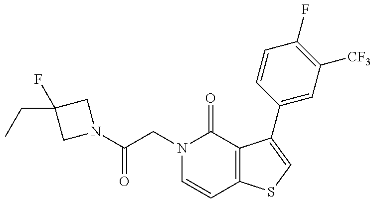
N1(C(CN2C=CC3=C(C2=O)C(C2=CC([CF3])=C(F)C=C2)=CS3)=O)CC(F)(CC)C1
